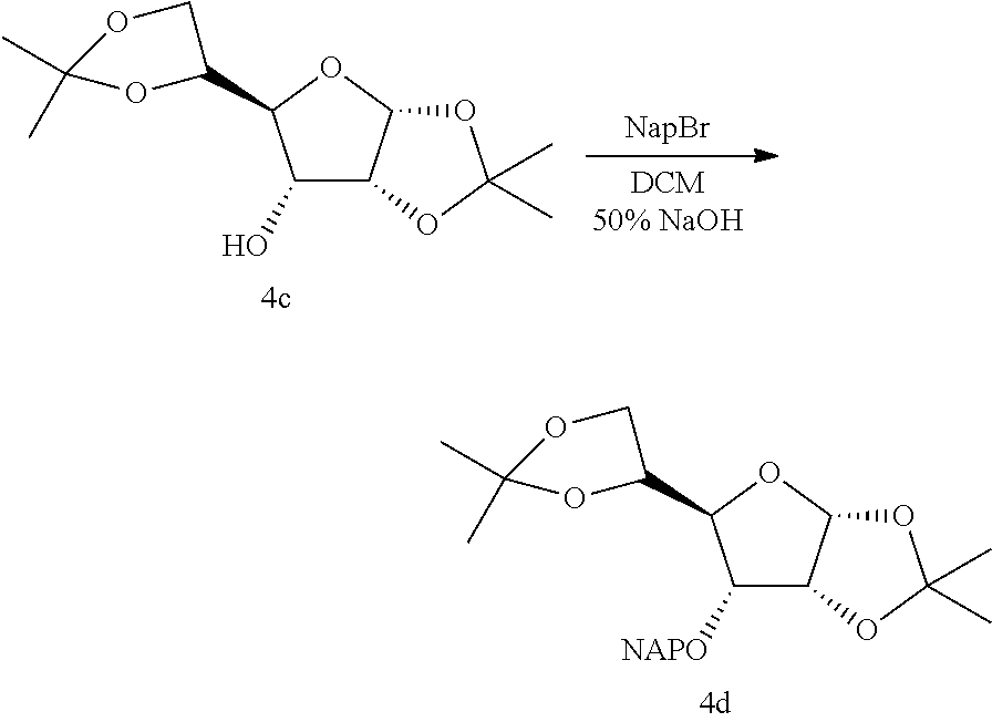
OC1C2C(OC1C1COC(C)(C)O1)OC(C)(C)O2.[NAPO]C1C2C(OC1C1COC(C)(C)O1)OC(C)(C)O2
